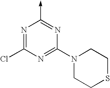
N1=C(Cl)N=C(N2CCSCC2)N=C1->C
